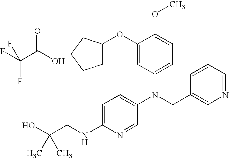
N(CC1=CN=CC=C1)(C1=CC=C(NCC(O)(C)C)N=C1)C1=CC=C(OC)C(OC2CCCC2)=C1.O=C(O)C(F)(F)F
